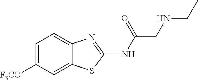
C1=C([F3CO])C=C2C(=C1)N=C(NC(CNCC)=O)S2
